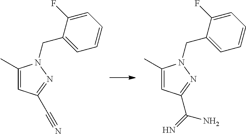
C1(C)=CC(C#N)=NN1CC1=CC=CC=C1F.C1(C)=CC(C(=N)N)=NN1CC1=CC=CC=C1F
